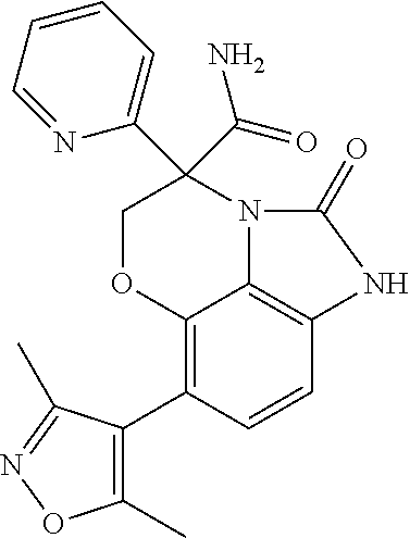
C12=C(C3=C(C)ON=C3C)C=CC3=C1N(C(C1=CC=CC=N1)(C(N)=O)CO2)C(=O)N3
